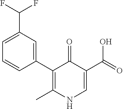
C1(C2=C(C)NC=C(C(O)=O)C2=O)=CC(C(F)F)=CC=C1
